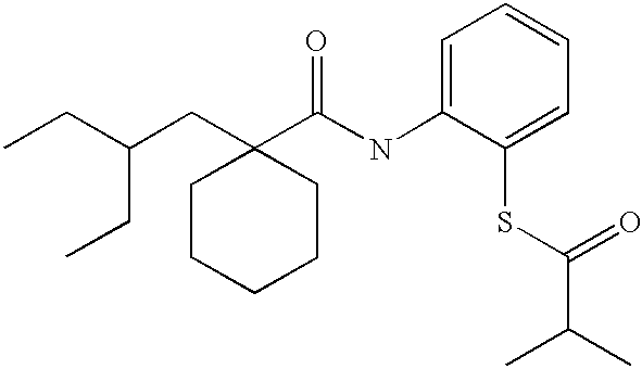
C1CCCCC1(C(NC1=CC=CC=C1SC(=O)C(C)C)=O)CC(CC)CC
